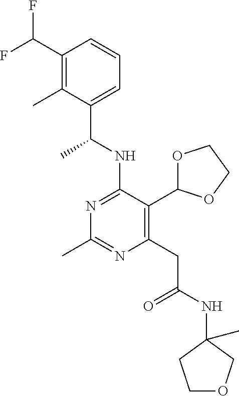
N1=C(NC(C)C2=CC=CC(C(F)F)=C2C)C(C2OCCO2)=C(CC(=O)NC2(C)COCC2)N=C1C
